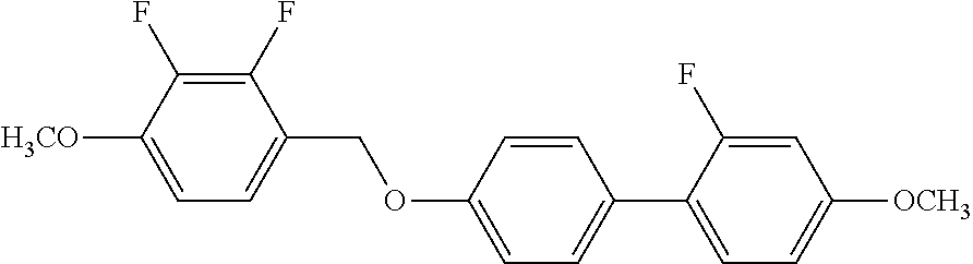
C1(F)=C(F)C([H3CO])=CC=C1COC1=CC=C(C2=CC=C([OCH3])C=C2F)C=C1
